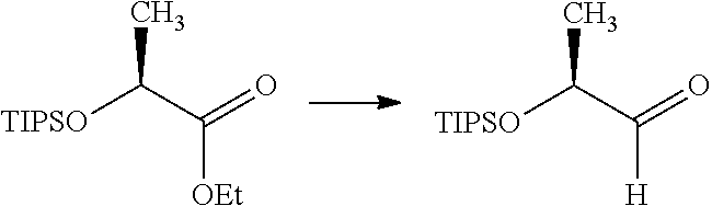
[TIPSO]C(C([OEt])=O)C.[TIPSO]C(C([H])=O)C
